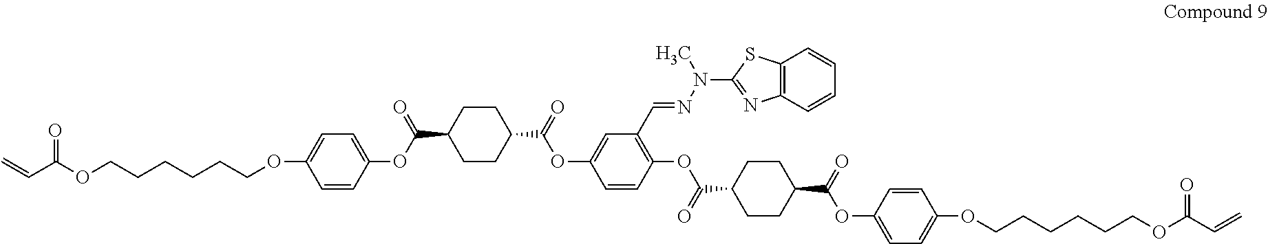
C=CC(OCCCCCCOC1=CC=C(OC(C2CCC(C(=O)OC3=CC(C=NN(C4=NC5=C(S4)C=CC=C5)C)=C(OC(C4CCC(C(=O)OC5=CC=C(OCCCCCCOC(C=C)=O)C=C5)CC4)=O)C=C3)CC2)=O)C=C1)=O
